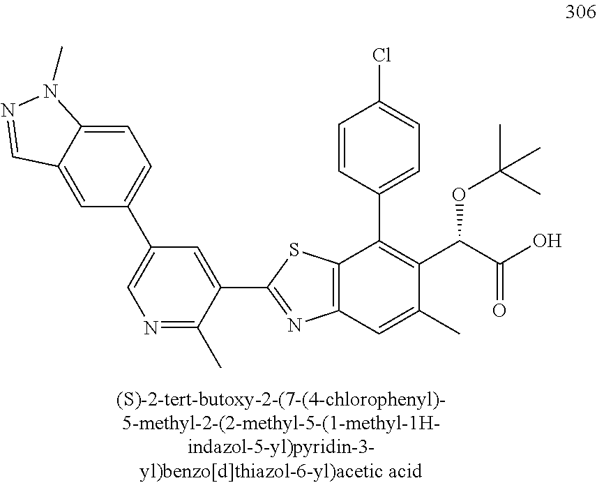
C12=C(C=C(C)C(C(C(O)=O)OC(C)(C)C)=C1C1=CC=C(Cl)C=C1)N=C(C1=CC(C3=CC=C4C(=C3)C=NN4C)=CN=C1C)S2
